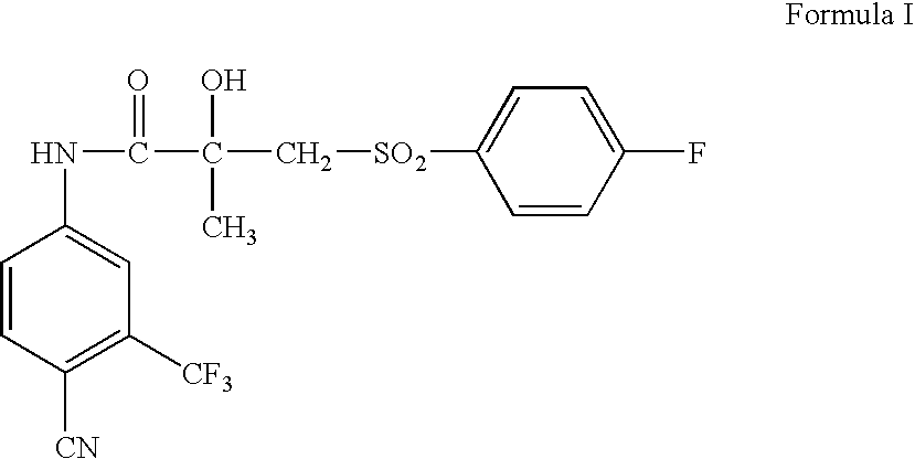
C1=CC([CN])=C([CF3])C=C1NC(C(C[SO2]C1=CC=C(F)C=C1)(O)C)=O
